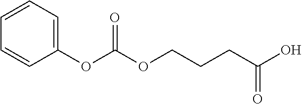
C1=C(OC(OCCCC(O)=O)=O)C=CC=C1
